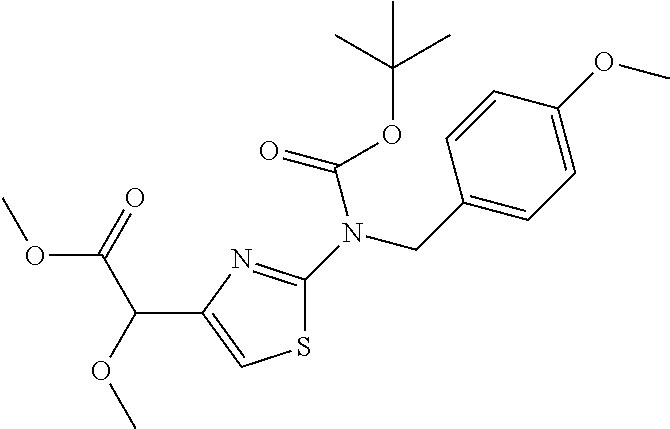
S1C(N(CC2=CC=C(OC)C=C2)C(OC(C)(C)C)=O)=NC(C(C(OC)=O)OC)=C1
